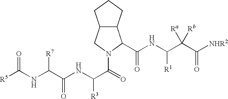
C(C(NC(C(NC([R5])=O)[R7])=O)[R3])(=O)N1CC2C(C1C(NC(C(C([NHR2])=O)([Ra])[Rb])[R1])=O)CCC2
